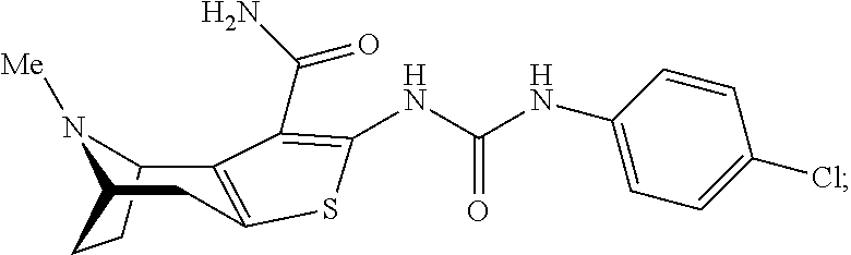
C12=C(SC(NC(NC3=CC=C(Cl)C=C3)=O)=C1C(N)=O)CC1CCC2N1[Me]
